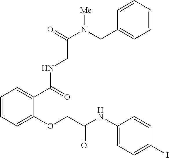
C1=CC=C(OCC(NC2=CC=C(I)C=C2)=O)C(C(NCC(N(CC2=CC=CC=C2)[Me])=O)=O)=C1
